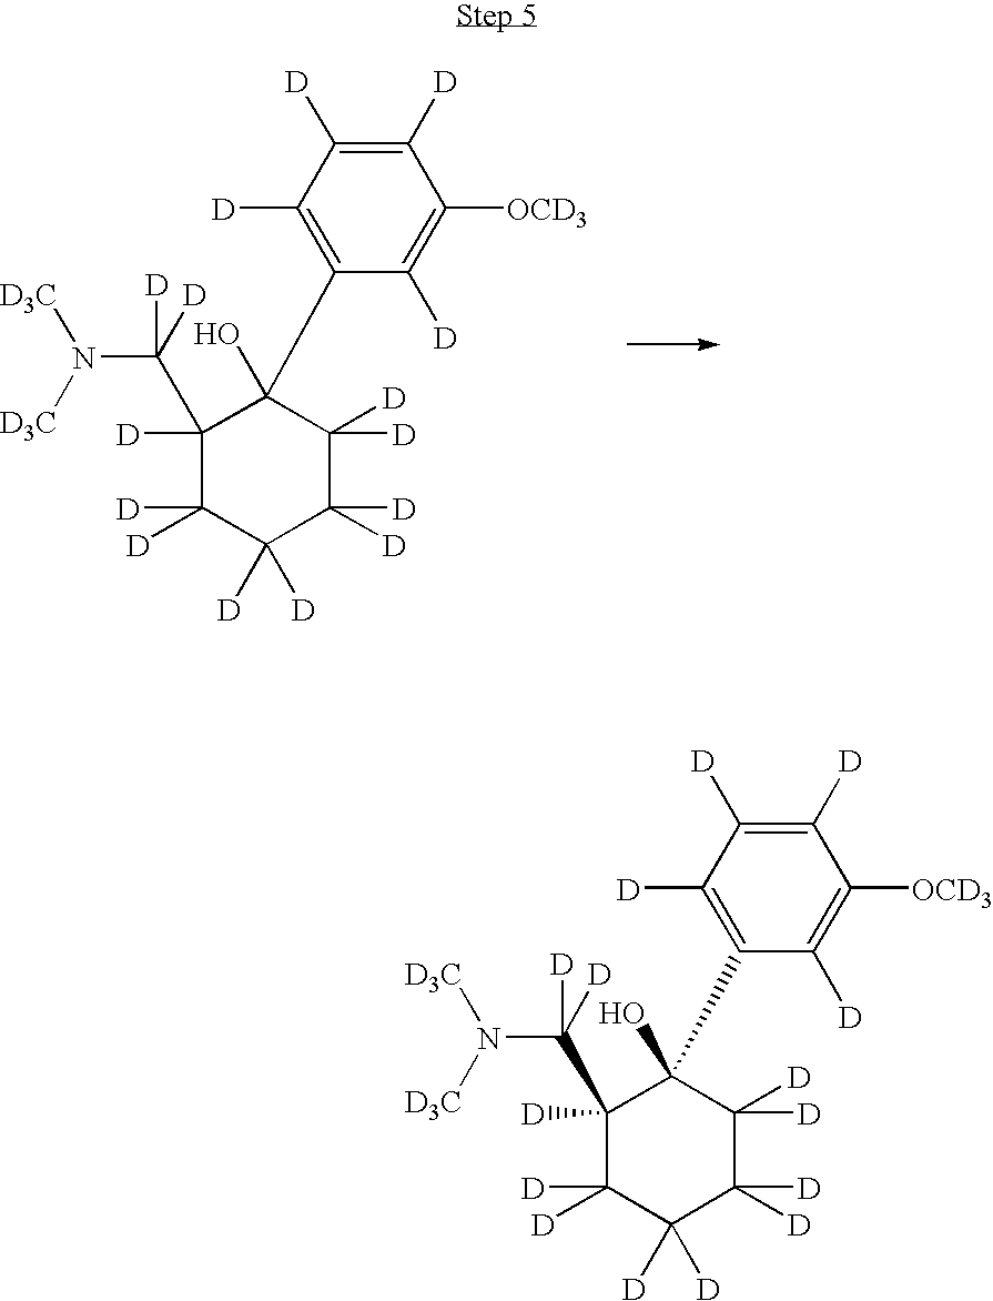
C1([D])=C([OCD3])C([D])=C([D])C([D])=C1C1(O)C([D])(C(N([D3C])[D3C])([D])[D])C([D])([D])C([D])([D])C([D])([D])C1([D])[D].C1([D])=C([OCD3])C([D])=C([D])C([D])=C1C1(O)C([D])(C(N([D3C])[D3C])([D])[D])C([D])([D])C([D])([D])C([D])([D])C1([D])[D]
